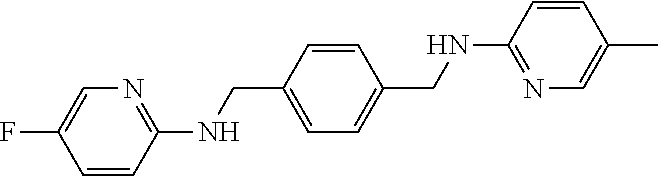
C1=CC(CNC2=NC=C(F)C=C2)=CC=C1CNC1=NC=C(C)C=C1
